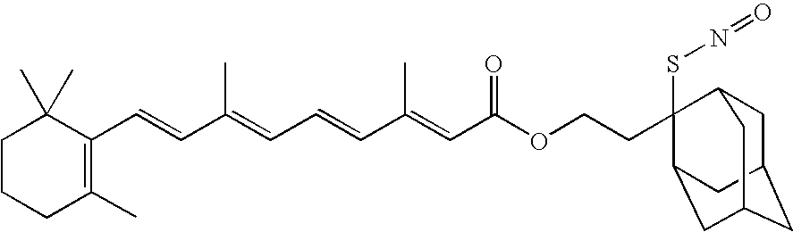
C1CCC(C)=C(C=CC(=CC=CC(=CC(OCCC2(SN=O)C3CC4CC(CC2C4)C3)=O)C)C)C1(C)C
